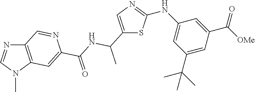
C12=C(N(C)C=N1)C=C(C(NC(C1=CN=C(NC3=CC(C(C)(C)C)=CC(C([OMe])=O)=C3)S1)C)=O)N=C2
